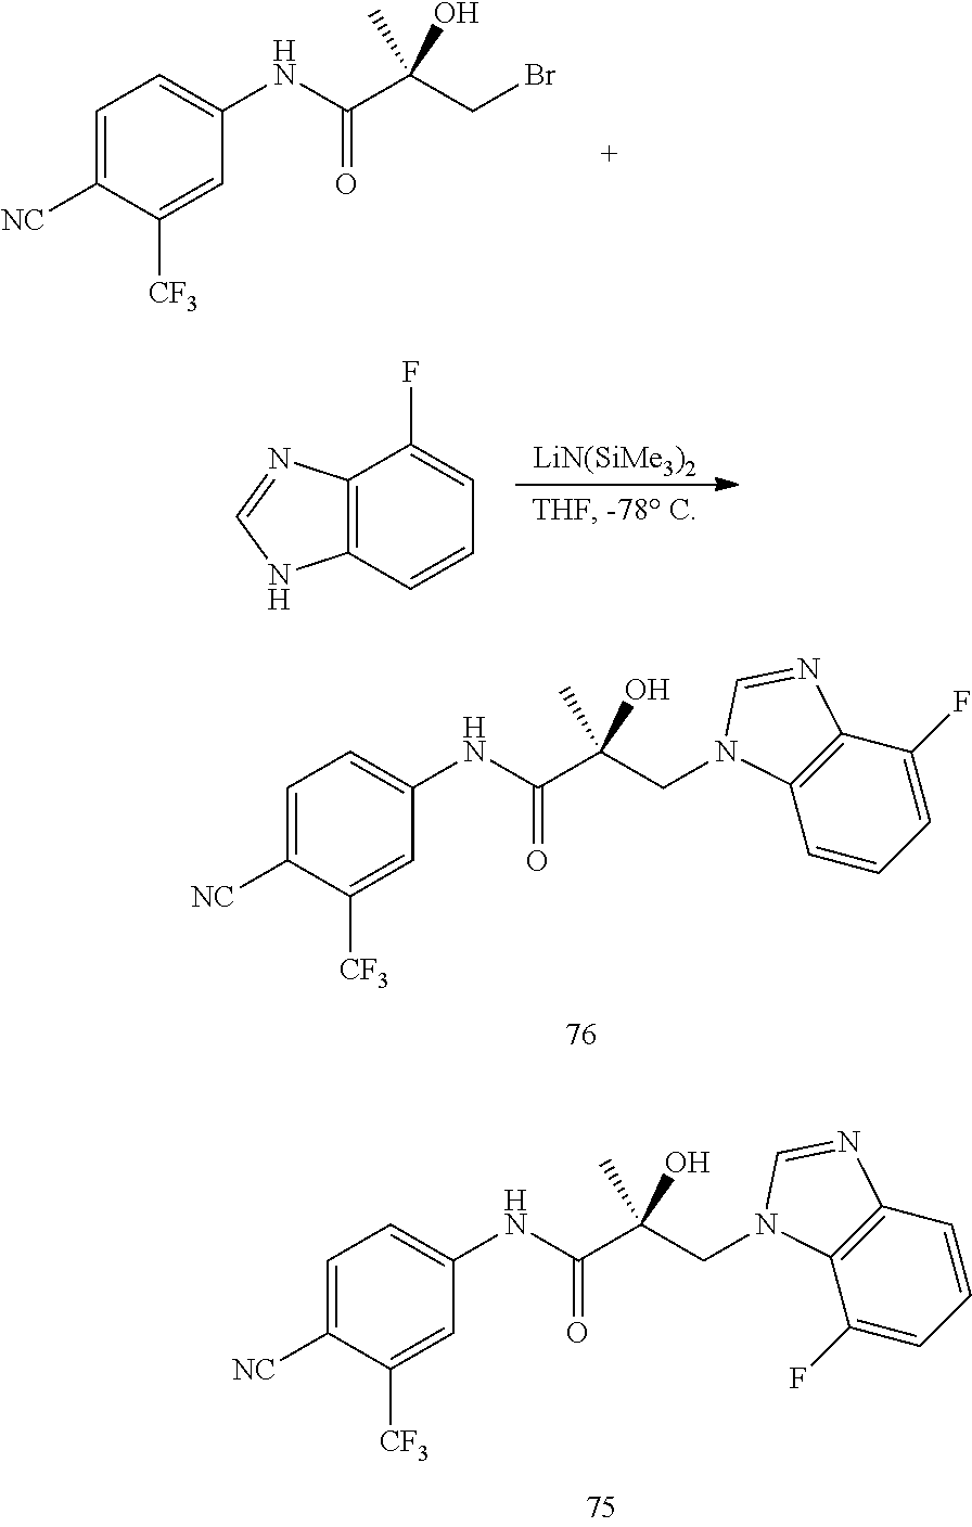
C(C(=O)NC1=CC=C([NC])C([CF3])=C1)(C)(O)CN1C2=C(C(F)=CC=C2)N=C1.C(C(=O)NC1=CC=C([NC])C([CF3])=C1)(C)(O)CN1C2=C(C=CC=C2F)N=C1.[LiN(SiMe3)2].C1=C(F)C2=C(C=C1)NC=N2.C(C(=O)NC1=CC=C([NC])C([CF3])=C1)(C)(O)CBr
